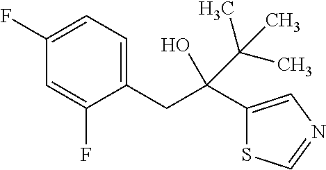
C1(CC(C2=CN=CS2)(O)C(C)(C)C)=CC=C(F)C=C1F
